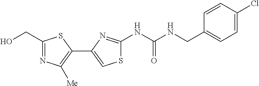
C1(CO)=NC([Me])=C(C2=CSC(NC(NCC3=CC=C(Cl)C=C3)=O)=N2)S1
